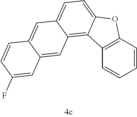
C1=CC2=C(C=C1)C1=C3C(=CC=C1O2)C=C1C(=C3)C=C(F)C=C1
